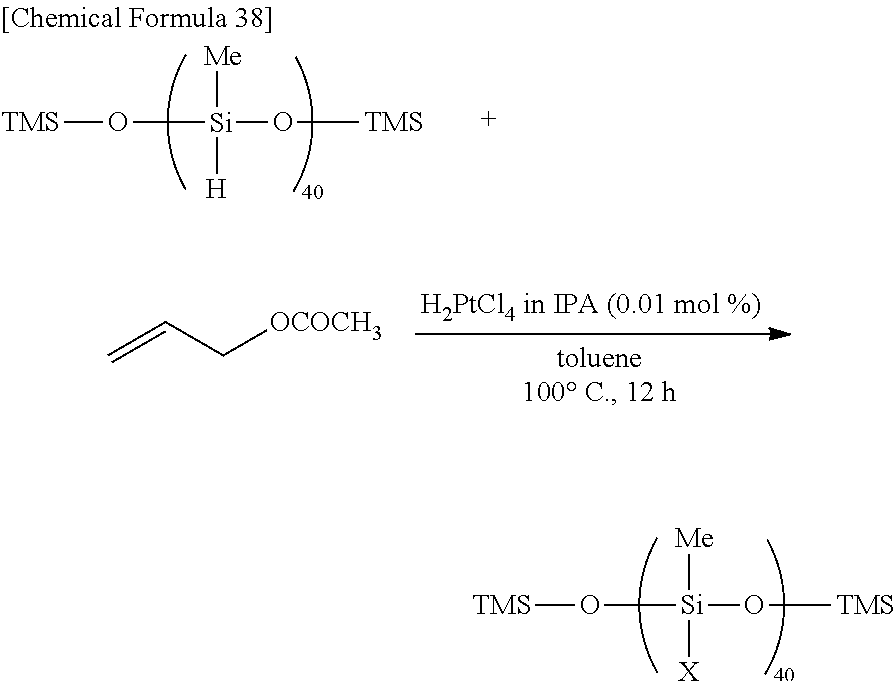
[Me][Si]([X])(O[TMS])O[TMS].[Me][Si]([H])(O[TMS])O[TMS].C=CC[OCOCH3]
